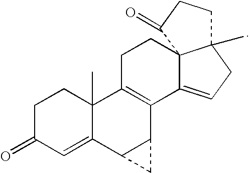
C1C(=O)C=C2C(C)(C1)C1=C(C3C2C3)C2=CCC3(C)C2(CC1)C(=O)CC3
